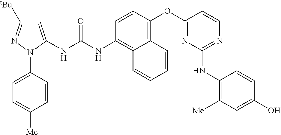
C1=CN=C(NC2=C([Me])C=C(O)C=C2)N=C1OC1=C2C(=C(NC(NC3=CC([tBu])=NN3C3=CC=C([Me])C=C3)=O)C=C1)C=CC=C2
